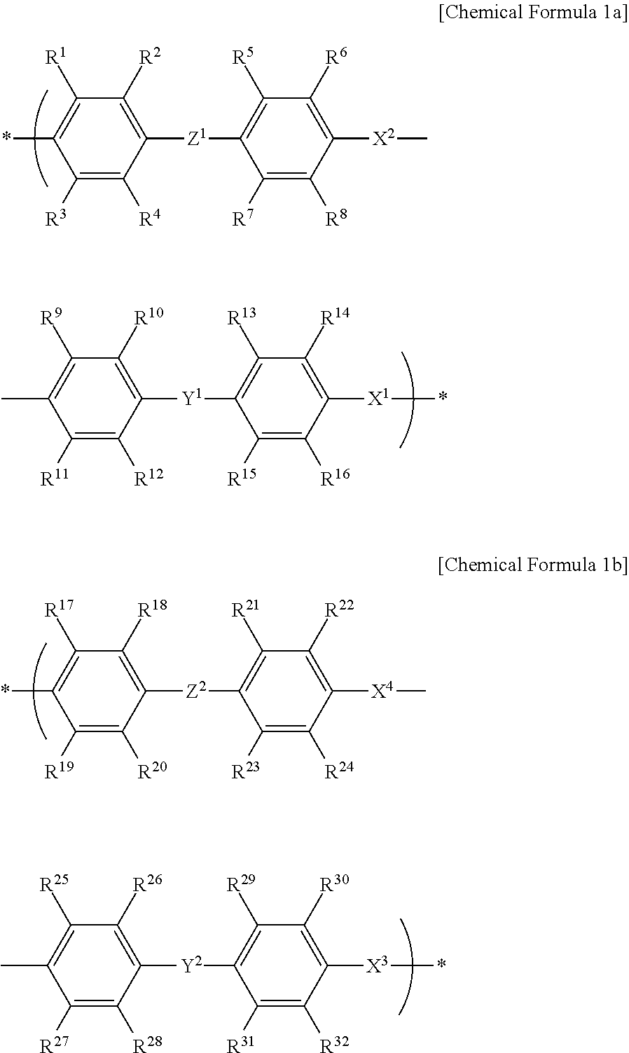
C1([R11])=C([R12])C([Y1]C2=C([R13])C([R14])=C([X1]*)C([R16])=C2[R15])=C([R10])C([R9])=C1C.C1([R27])=C([R28])C([Y2]C2=C([R29])C([R30])=C([X3]*)C([R32])=C2[R31])=C([R26])C([R25])=C1C.C1([R3])=C([R4])C([Z1]C2=C([R5])C([R6])=C([X2]C)C([R8])=C2[R7])=C([R2])C([R1])=C1*.C1([R19])=C([R20])C([Z2]C2=C([R21])C([R22])=C([X4]C)C([R24])=C2[R23])=C([R18])C([R17])=C1*
